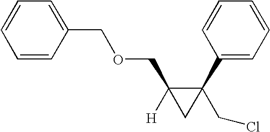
C1=CC(COCC2([H])CC2(C2=CC=CC=C2)CCl)=CC=C1
